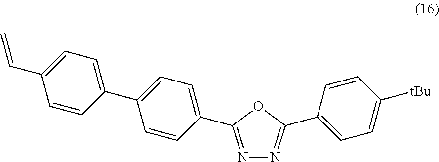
N1=C(C2=CC=C(C3=CC=C(C=C)C=C3)C=C2)OC(C2=CC=C([tBu])C=C2)=N1
